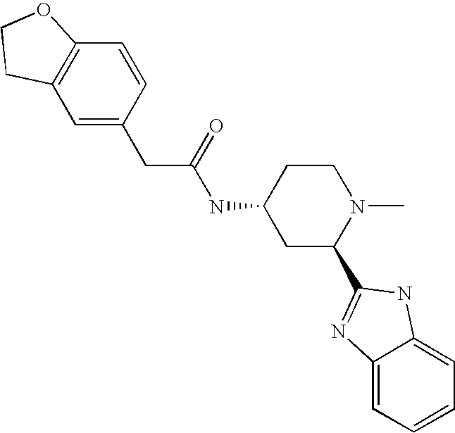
C(C(NC1CC(C2=NC3=CC=CC=C3N2)N(C)CC1)=O)C1=CC2=C(C=C1)OCC2
